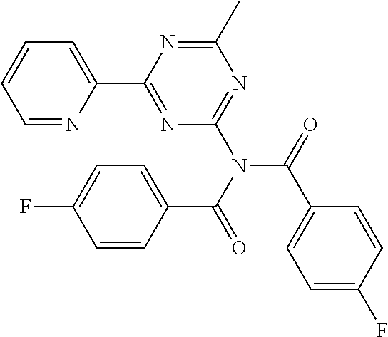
C1=NC(C2=NC(N(C(C3=CC=C(F)C=C3)=O)C(=O)C3=CC=C(F)C=C3)=NC(C)=N2)=CC=C1
